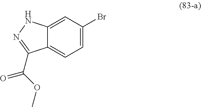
C1=C2C(=CC=C1Br)C(C(OC)=O)=NN2
